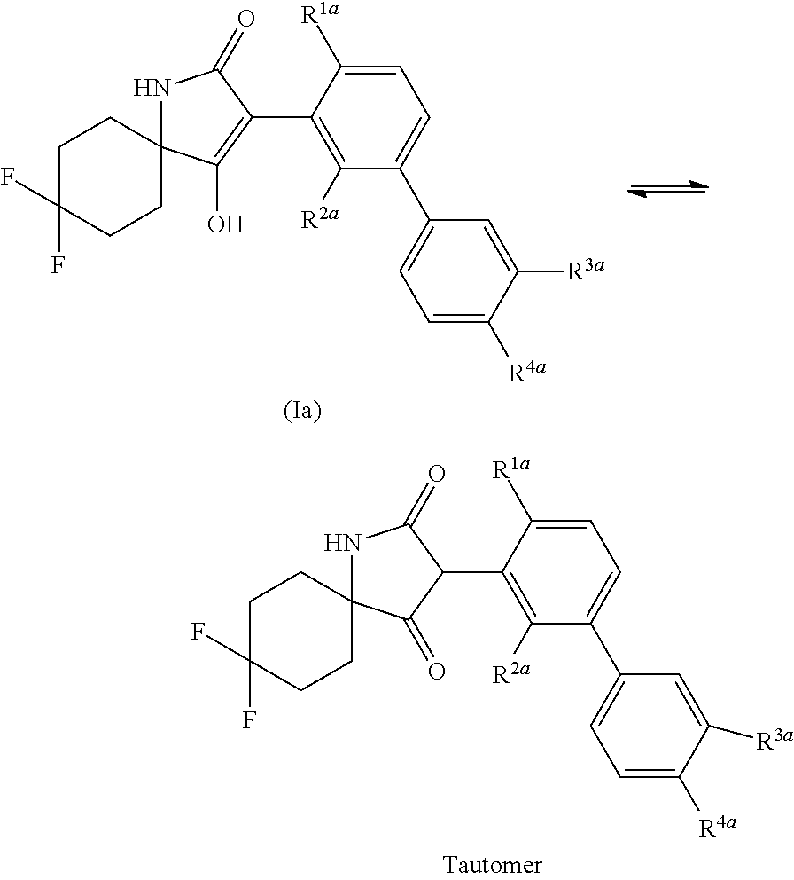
C1=C([R1a])C(C2C(=O)NC3(C2=O)CCC(F)(F)CC3)=C([R2a])C(C2=CC=C([R4a])C([R3a])=C2)=C1.C1=C([R1a])C(C2=C(O)C3(NC2=O)CCC(F)(F)CC3)=C([R2a])C(C2=CC=C([R4a])C([R3a])=C2)=C1
